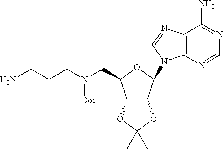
N(CCCN)(CC1C2C(C(N3C4=C(C(N)=NC=N4)N=C3)O1)OC(C)(C)O2)[Boc]
